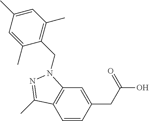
C1=CC(CC(=O)O)=CC2=C1C(C)=NN2CC1=C(C)C=C(C)C=C1C
